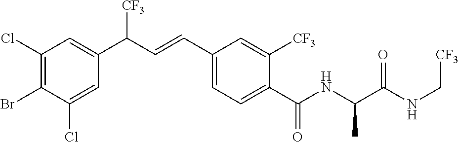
C1(Cl)=C(Br)C(Cl)=CC(C(C=CC2=CC=C(C(NC(C(NC[CF3])=O)C)=O)C([CF3])=C2)[CF3])=C1
